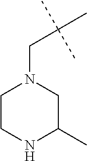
C1CNC(C)CN1CC(C)(C)C
